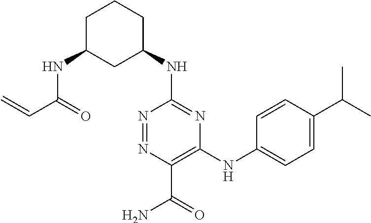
C1(NC2CCCC(NC(C=C)=O)C2)=NC(NC2=CC=C(C(C)C)C=C2)=C(C(=O)N)N=N1
